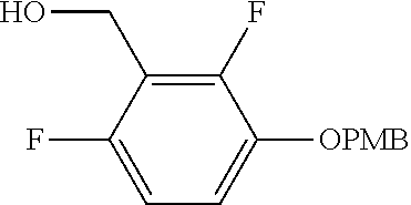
C1(F)=C(CO)C(F)=CC=C1[OPMB]
